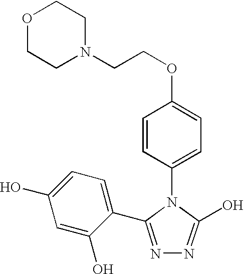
C1=CC(N2C(O)=NN=C2C2=CC=C(O)C=C2O)=CC=C1OCCN1CCOCC1
